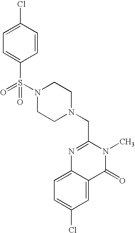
S(N1CCN(CC2=NC3=CC=C(Cl)C=C3C(=O)N2C)CC1)(=O)(C1=CC=C(Cl)C=C1)=O
